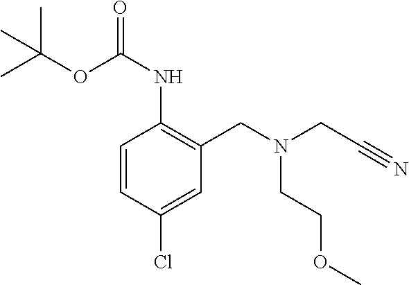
C1=CC(Cl)=CC(CN(CC#N)CCOC)=C1NC(OC(C)(C)C)=O
